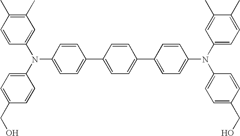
C1=CC(C)=C(C)C=C1N(C1=CC=C(CO)C=C1)C1=CC=C(C2=CC=C(C3=CC=C(N(C4=CC=C(C)C(C)=C4)C4=CC=C(CO)C=C4)C=C3)C=C2)C=C1
